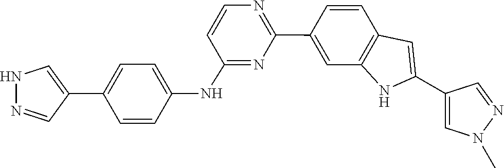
C1(C2=NC=CC(NC3=CC=C(C4=CNN=C4)C=C3)=N2)=CC2=C(C=C1)C=C(C1=CN(C)N=C1)N2
